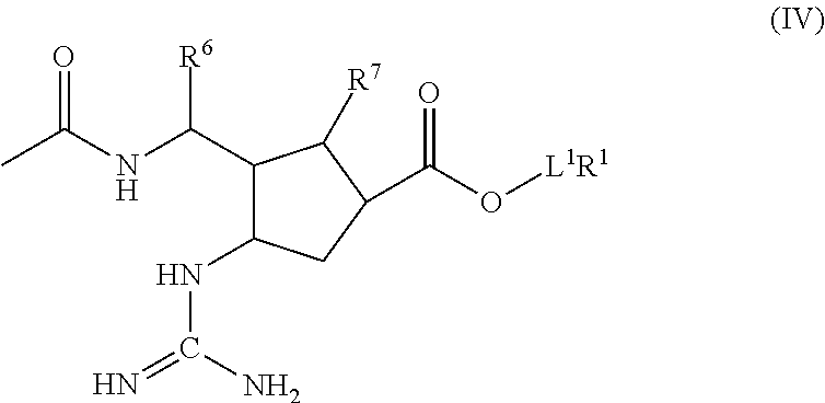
C1(C(NC(C)=O)[R6])C(NC(=N)N)CC(C(O[L1R1])=O)C1[R7]
